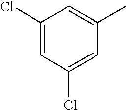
C1(Cl)=CC(Cl)=CC(C)=C1
